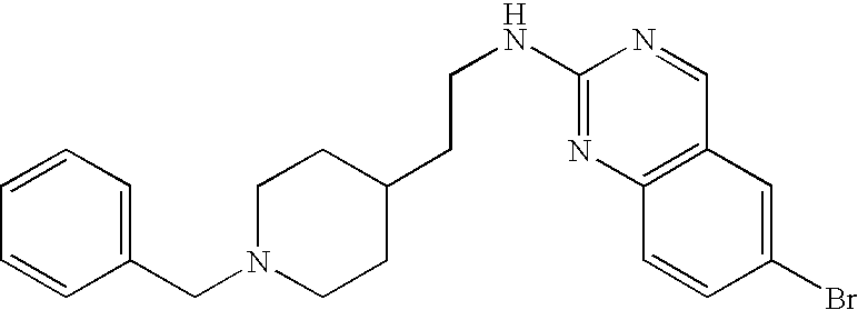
C(NC1=NC2=C(C=N1)C=C(Br)C=C2)CC1CCN(CC2=CC=CC=C2)CC1
